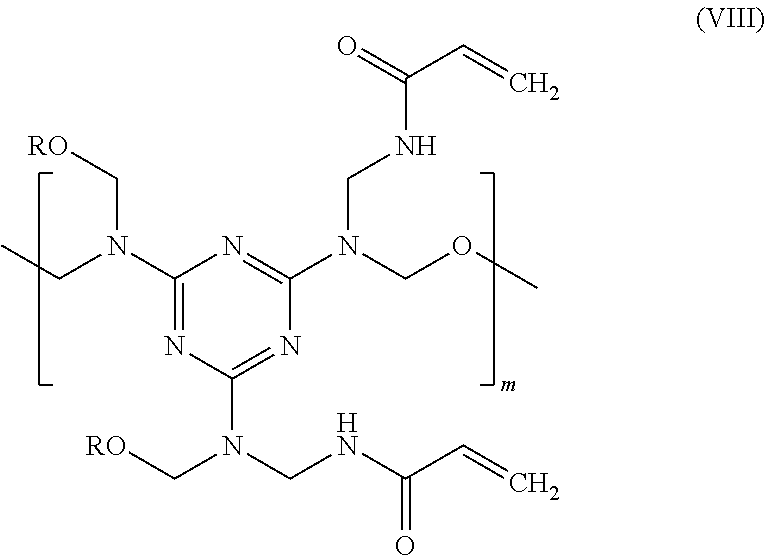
C1(N(CC)C[RO])=NC(N(CNC(C=C)=O)C[RO])=NC(N(COC)CNC(C=C)=O)=N1
